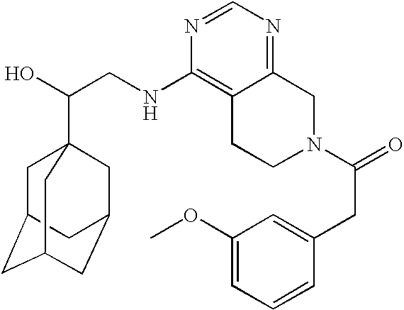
C(CNC1=C2C(=NC=N1)CN(C(=O)CC1=CC(OC)=CC=C1)CC2)(O)C12CC3CC(CC(C1)C3)C2
